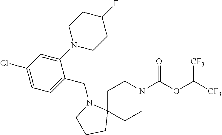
C1C2(CCN(C(OC([CF3])[CF3])=O)C1)N(CC1=CC=C(Cl)C=C1N1CCC(F)CC1)CCC2
